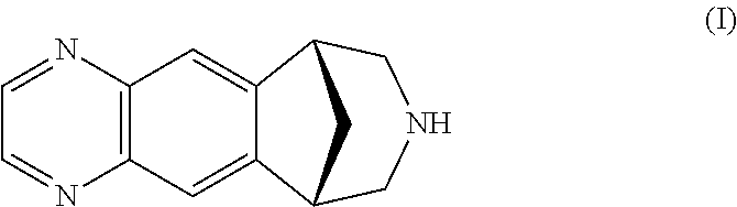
C12=C(C=C3C(=C1)C1CNCC3C1)N=CC=N2
